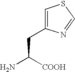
NC([COOH])CC1=CSC=N1
